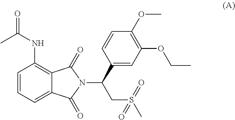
O=C(NC1=C2C(=CC=C1)C(=O)N(C(C1=CC(OCC)=C(OC)C=C1)CS(C)(=O)=O)C2=O)C
